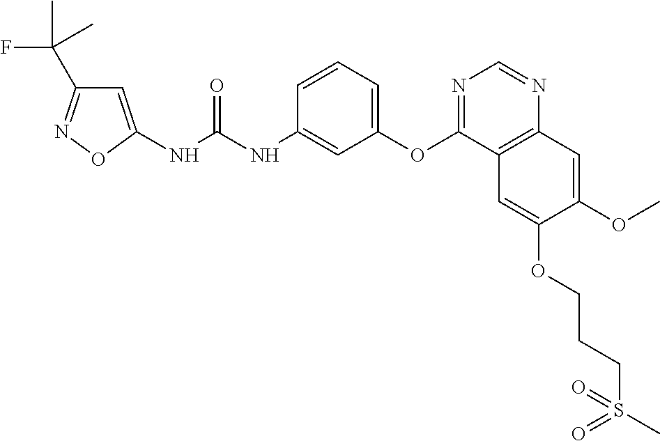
C1=C(NC(NC2=CC(OC3=NC=NC4=C3C=C(OCCCS(C)(=O)=O)C(OC)=C4)=CC=C2)=O)ON=C1C(F)(C)C
